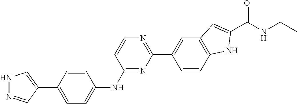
C1=CN=C(C2=CC3=C(NC(C(=O)NCC)=C3)C=C2)N=C1NC1=CC=C(C2=CNN=C2)C=C1
